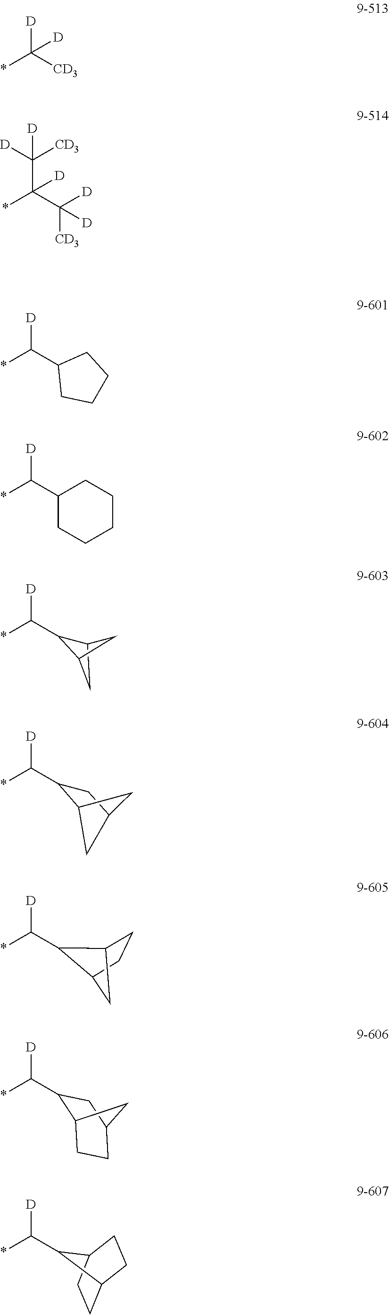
[D]C(*)C1C2CC1C2.[D]C(*)C1C2CC(C1)C2.[D]C(*)C1C2CCC1C2.*C(C([D])([CD3])[D])(C([D])([CD3])[D])[D].[D]C(C1CCCC1)*.[D]C(C1CCCCC1)*.[D]C(*)C1C2CCC1CC2.[D]C(*)C1C2CCC(C1)C2.*C([CD3])([D])[D]
